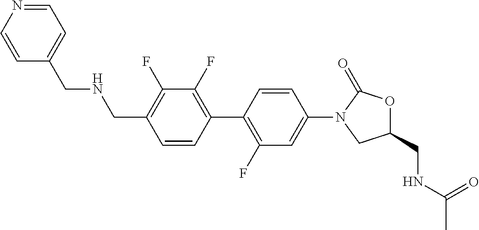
C1(CNC(=O)C)OC(=O)N(C2=CC(F)=C(C3=C(F)C(F)=C(CNCC4=CC=NC=C4)C=C3)C=C2)C1
